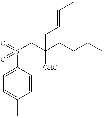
C1=C(C)C=CC(S(CC(CCCC)([CHO])CC=CC)(=O)=O)=C1
